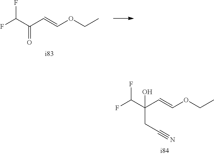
FC(C(C=COCC)(CC#N)O)F.FC(C(C=COCC)=O)F
